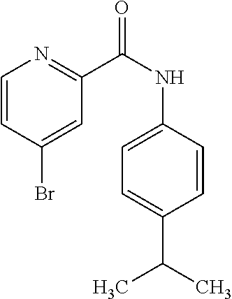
C(C)(C)C1=CC=C(NC(C2=NC=CC(Br)=C2)=O)C=C1
